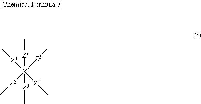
[X5]([Z1]C)([Z5]C)([Z2]C)([Z4]C)([Z6]C)[Z3]C
